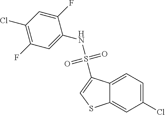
N(S(C1=CSC2=CC(Cl)=CC=C12)(=O)=O)C1=CC(F)=C(Cl)C=C1F
